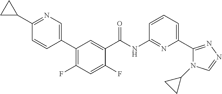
C1(C2=CN=C(C3CC3)C=C2)=C(F)C=C(F)C(C(NC2=NC(C3=NN=CN3C3CC3)=CC=C2)=O)=C1
